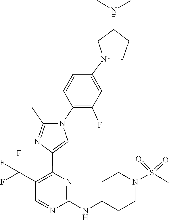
C1C(NC2=NC(C3=CN(C4=C(F)C=C(N5CCC(N(C)C)C5)C=C4)C(C)=N3)=C(C(F)(F)F)C=N2)CCN(S(=O)(=O)C)C1
